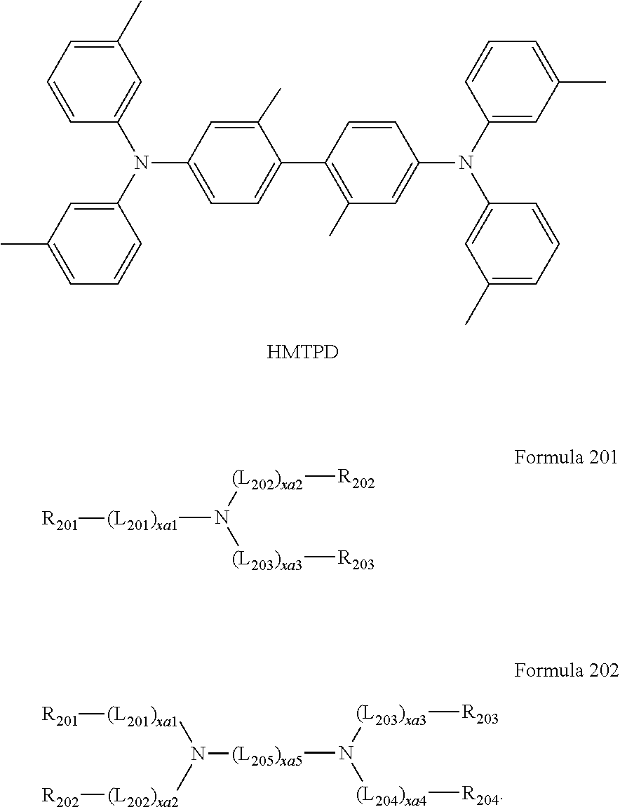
C1(C)=CC=CC(N(C2=CC(C)=CC=C2)C2=CC=C(C3=C(C)C=C(N(C4=CC(C)=CC=C4)C4=CC(C)=CC=C4)C=C3)C(C)=C2)=C1.[(L201)xa1]([R201])N([(L202)xa2][R202])[(L203)xa3][R203].[(L205)xa5](N([(L201)xa1][R201])[(L202)xa2][R202])N([(L203)xa3][R203])[(L204)xa4][R204]
